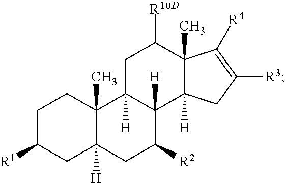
C1C([R1])CC2([H])C(C)(C1)C1([H])C([H])(C([R2])C2)C2([H])C(C)(C([R10D])C1)C([R4])=C([R3])C2
